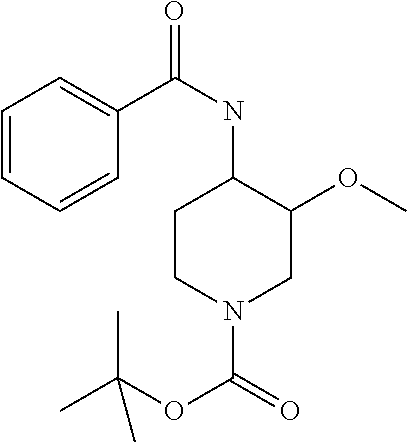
C1CN(C(OC(C)(C)C)=O)CC(OC)C1NC(C1=CC=CC=C1)=O
